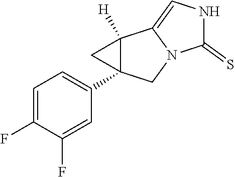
C1=C(F)C(F)=CC(C23C([H])(C2)C2=CNC(=S)N2C3)=C1
